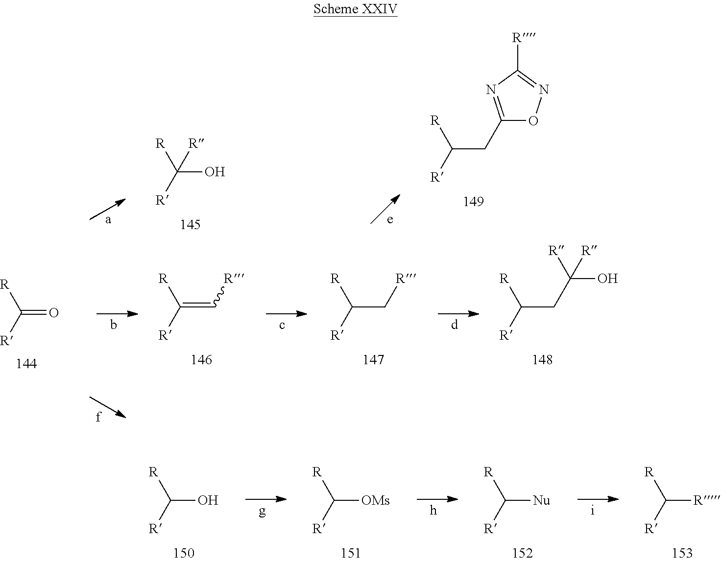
OC([R])([R])[R].C(C([R])[R])C1=NC([R])=NO1.O=C([R])[R].C(C([R])[R])[R].C(C([R])[R])C(O)([R])[R].C(=C([R])[R])[R].OC([R])[R].[OMs]C([R])[R].[Nu]C([R])[R].[R]C([R])[R]
